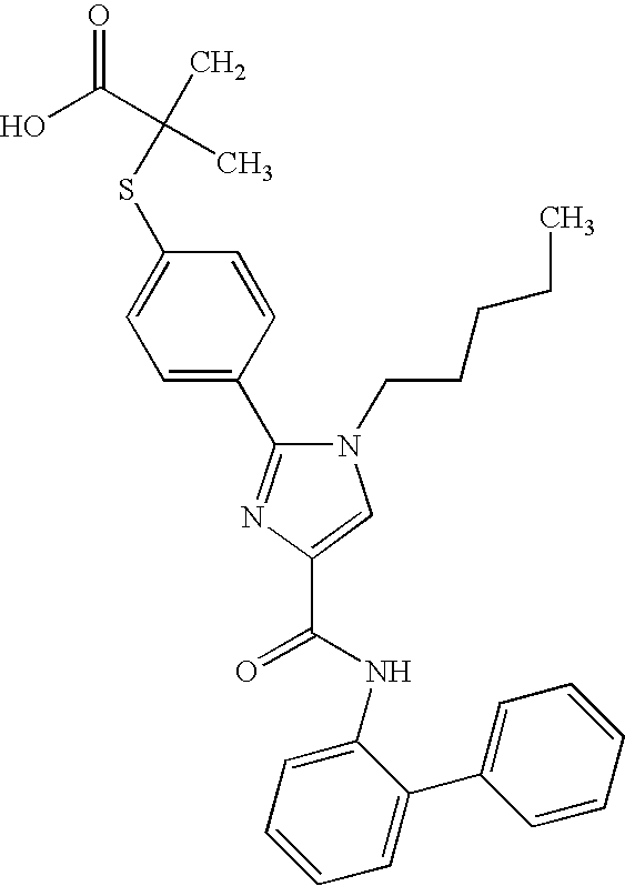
S(C1=CC=C(C2=NC(C(NC3=CC=CC=C3C3=CC=CC=C3)=O)=CN2CCCCC)C=C1)C(C)(C(O)=O)C
